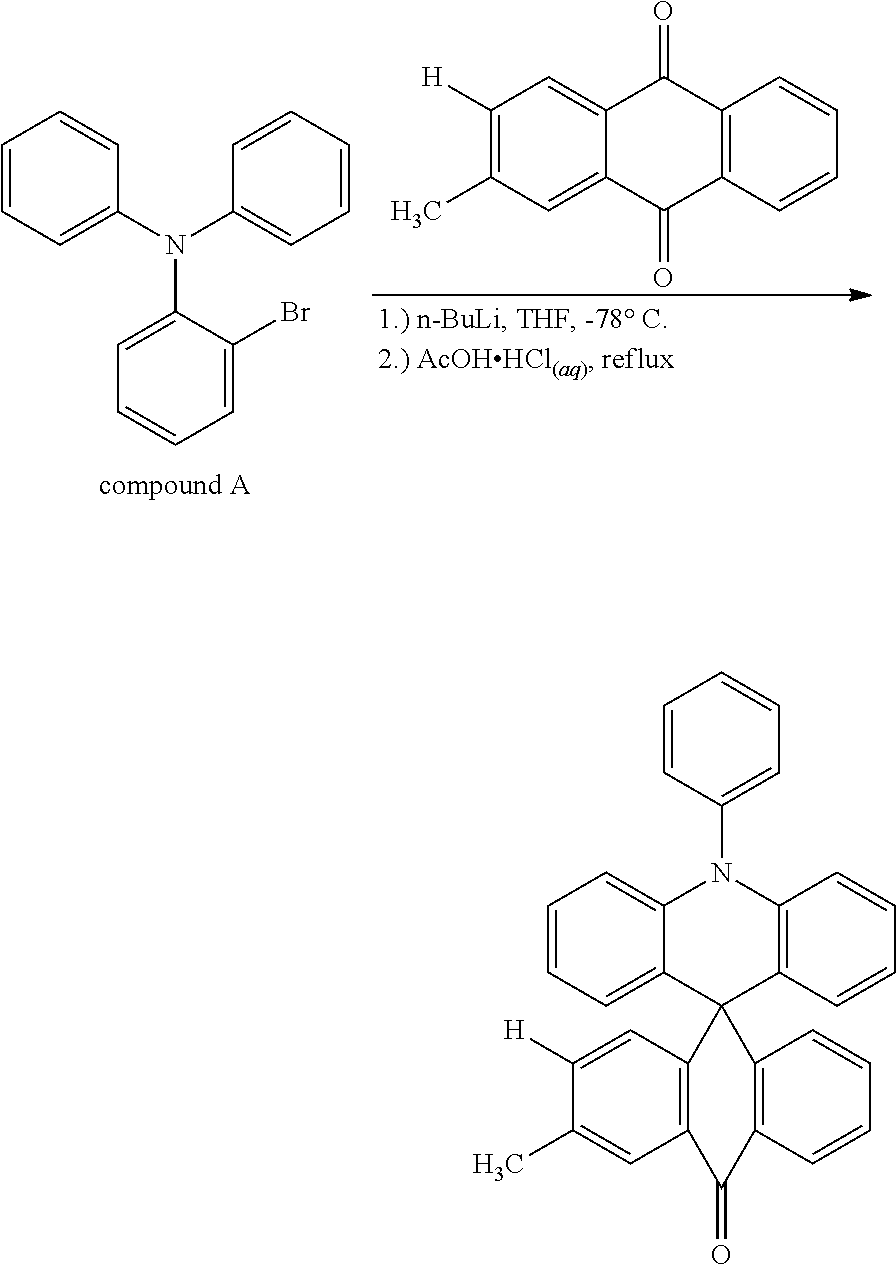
C1=CC=C(N(C2=CC=CC=C2)C2=CC=CC=C2Br)C=C1.C1([H])=C(C)C=C2C(=C1)C(=O)C1=C(C2=O)C=CC=C1.C1=CC=C2C(=C1)N(C1=CC=CC=C1)C1=C(C23C2=C(C=C(C)C([H])=C2)C(=O)C2=C3C=CC=C2)C=CC=C1
